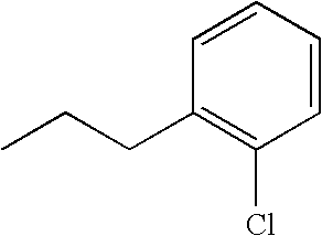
C1=CC=CC(Cl)=C1CCC
